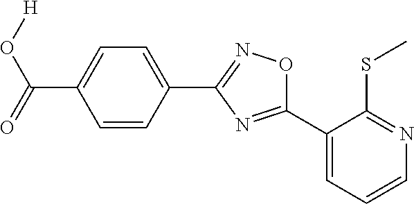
[H]OC(=O)C1=CC=C(C2=NOC(C3=CC=CN=C3SC)=N2)C=C1
